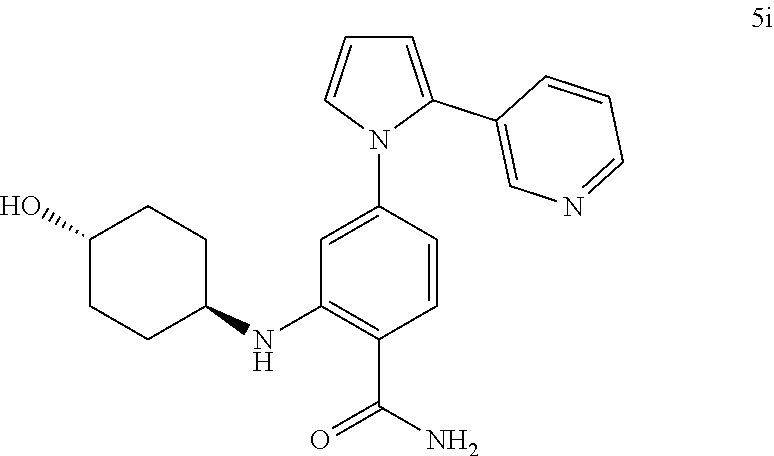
C1(NC2CCC(O)CC2)=C(C(=O)N)C=CC(N2C(C3=CN=CC=C3)=CC=C2)=C1
